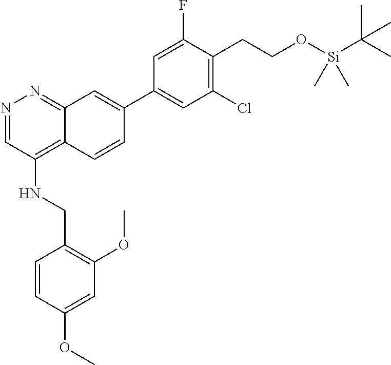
N1=CC(NCC2=C(OC)C=C(OC)C=C2)=C2C(=N1)C=C(C1=CC(Cl)=C(CCO[Si](C(C)(C)C)(C)C)C(F)=C1)C=C2
